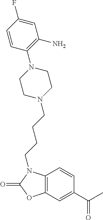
C1=CC2=C(C=C1C(C)=O)OC(=O)N2CCCCN1CCN(C2=C(N)C=C(F)C=C2)CC1
